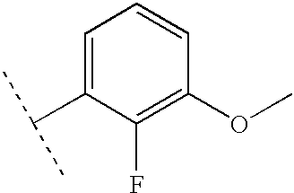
C1=C(C(C)C)C(F)=C(OC)C=C1
